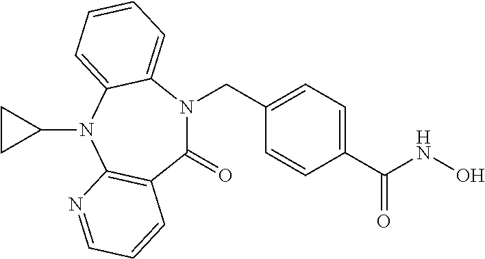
C1(=O)N(CC2=CC=C(C(NO)=O)C=C2)C2=CC=CC=C2N(C2CC2)C2=C1C=CC=N2
